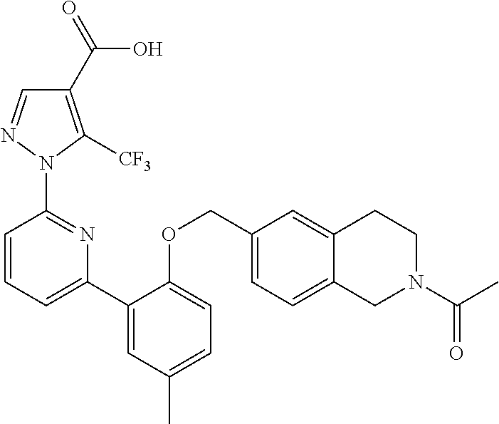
C1(C(=O)O)=C([CF3])N(C2=NC(C3=CC(C)=CC=C3OCC3=CC=C4C(=C3)CCN(C(C)=O)C4)=CC=C2)N=C1
